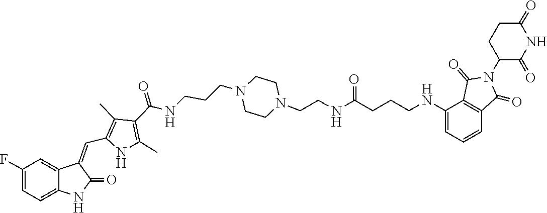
C1CN(CCCNC(C2=C(C)NC(C=C3C4=CC(F)=CC=C4NC3=O)=C2C)=O)CCN1CCNC(=O)CCCNC1=CC=CC2=C1C(=O)N(C1CCC(=O)NC1=O)C2=O
